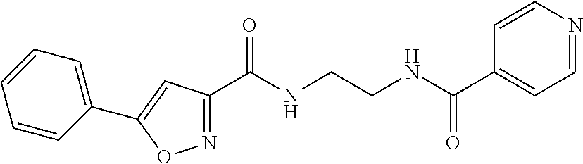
C(NCCNC(C1=NOC(C2=CC=CC=C2)=C1)=O)(=O)C1=CC=NC=C1
